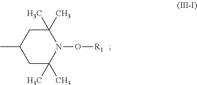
CC1CC(C)(C)N(O[R1])C(C)(C)C1
